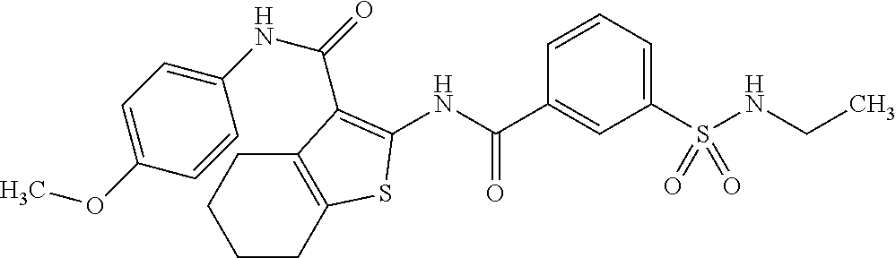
N(S(C1=CC=CC(C(NC2=C(C(=O)NC3=CC=C(OC)C=C3)C3=C(CCCC3)S2)=O)=C1)(=O)=O)CC
